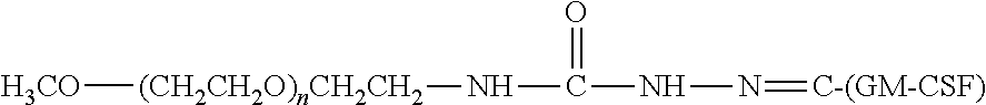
[H3CO][(CH2CH2O)nCH2CH2]NC(=O)NN=[C-(GM-CSF)]
